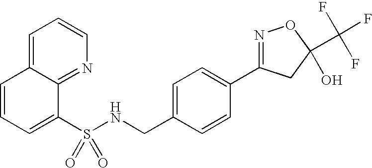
C1=C(S(NCC2=CC=C(C3=NOC(C(F)(F)F)(O)C3)C=C2)(=O)=O)C2=NC=CC=C2C=C1
